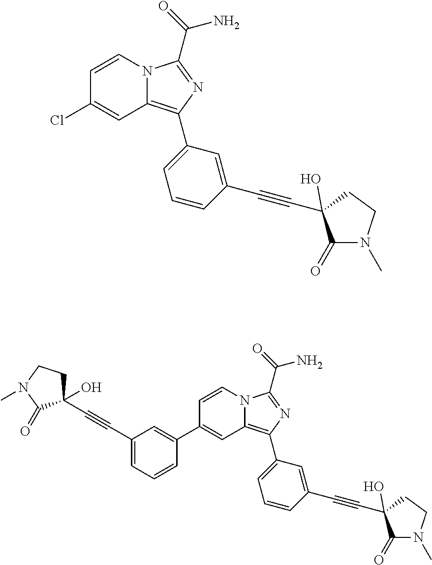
C1=CN2C(=C(C3=CC=CC(C#CC4(O)C(=O)N(C)CC4)=C3)N=C2C(N)=O)C=C1C1=CC(C#CC2(O)CCN(C)C2=O)=CC=C1.C1=CN2C(=C(C3=CC=CC(C#CC4(O)C(=O)N(C)CC4)=C3)N=C2C(N)=O)C=C1Cl
